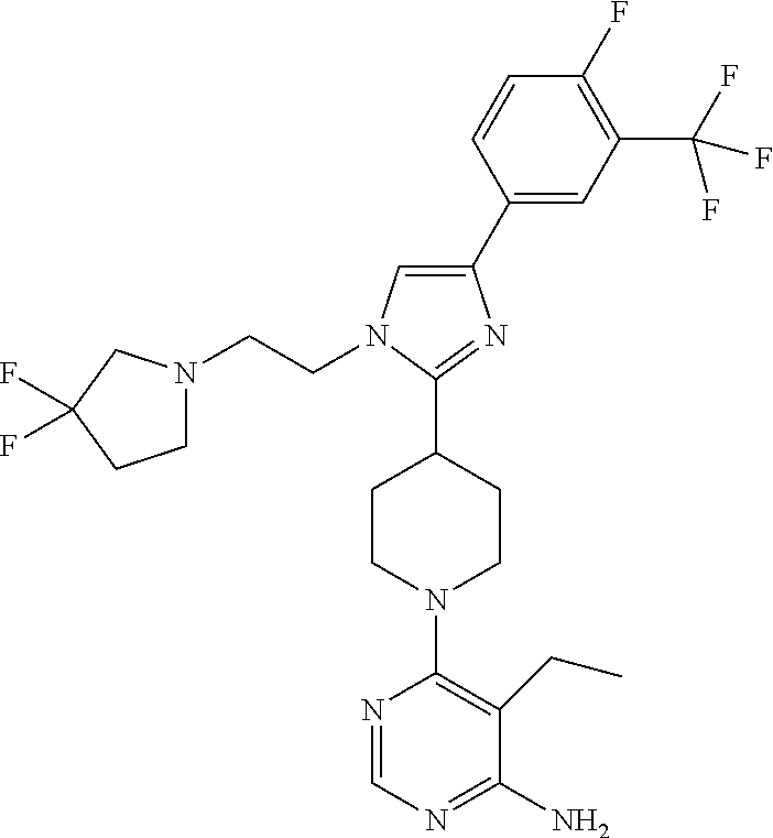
C1(C2=CC(C(F)(F)F)=C(F)C=C2)=CN(CCN2CCC(F)(F)C2)C(C2CCN(C3=C(CC)C(N)=NC=N3)CC2)=N1
